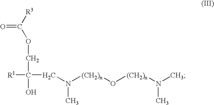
O(CC(O)([R1])CN([(CH2)n]O[(CH2)n]N(C)C)C)C([R3])=O
